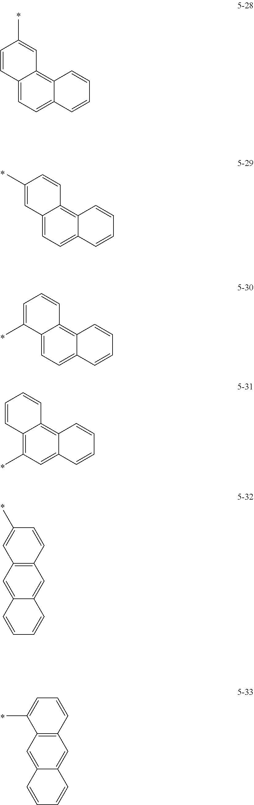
C12=CC=C3C(=C1C=C(C)C=C2)C=CC=C3.C12=CC=C3C(=C1C=CC(C)=C2)C=CC=C3.C12=CC=C3C(=C1C=CC=C2C)C=CC=C3.C12=C(C)C=C3C(=C1C=CC=C2)C=CC=C3.C12=C(C=C3C(=C1)C=CC=C3)C=C(C)C=C2.C12=C(C=C3C(=C1)C=CC=C3)C(C)=CC=C2
